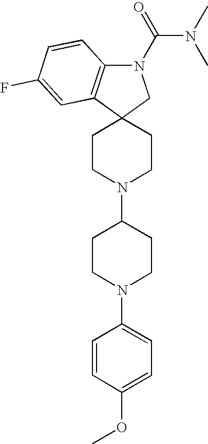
C1CN(C2CCN(C3=CC=C(OC)C=C3)CC2)CCC12CN(C(=O)N(C)C)C1=C2C=C(F)C=C1
